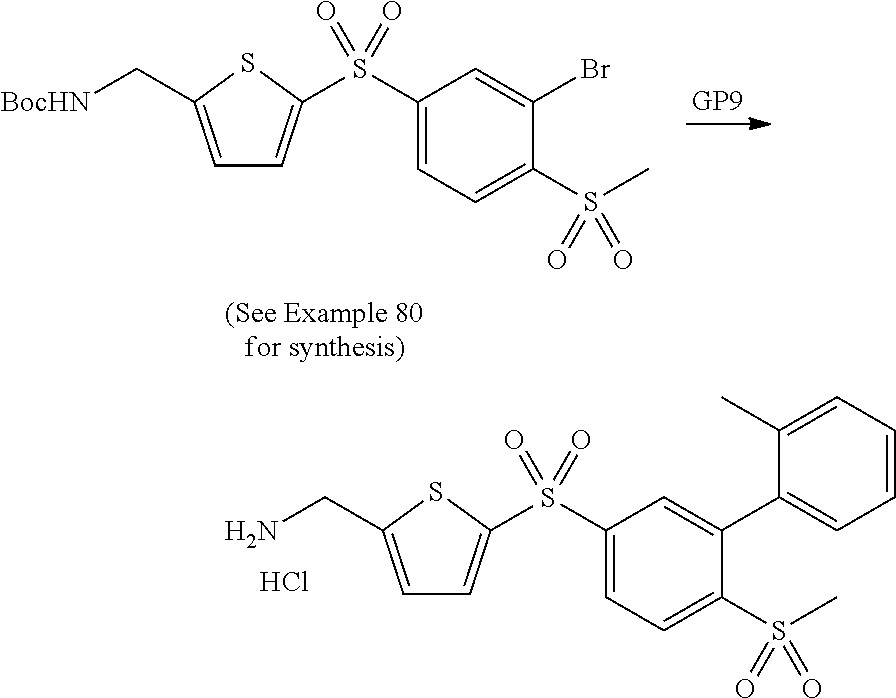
C1(S(=O)(=O)C2=CC=C(C[BocHN])S2)=CC=C(S(C)(=O)=O)C(Br)=C1.C1(S(=O)(=O)C2=CC=C(CN)S2)=CC=C(S(C)(=O)=O)C(C2=CC=CC=C2C)=C1.Cl
